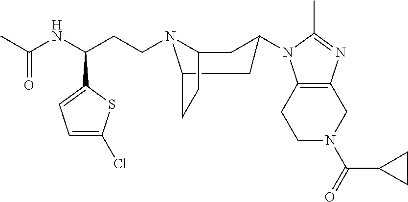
C1N(C(C2CC2)=O)CC2=C(C1)N(C1CC3N(CCC(C4=CC=C(Cl)S4)NC(C)=O)C(CC3)C1)C(C)=N2
